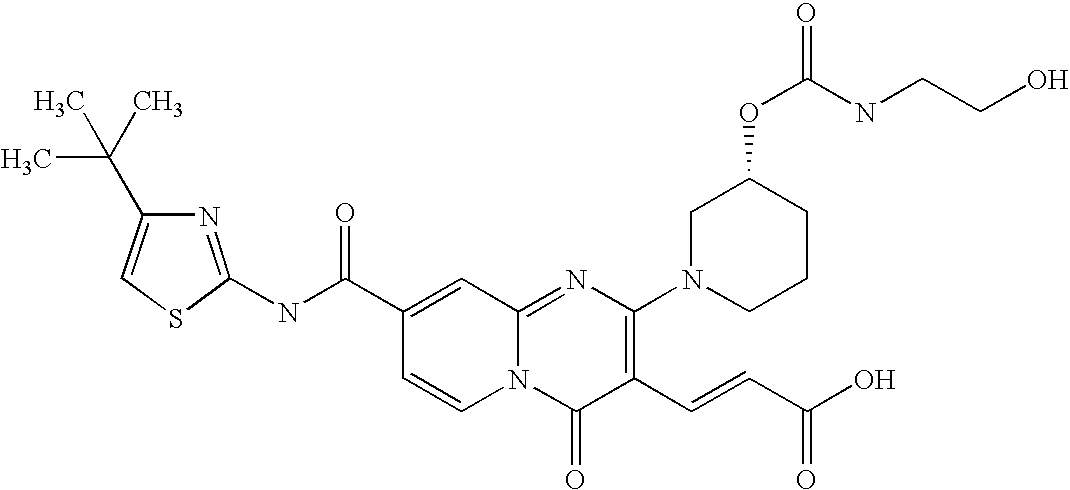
N1=C(NC(C2=CC3=NC(N4CCCC(OC(NCCO)=O)C4)=C(C=CC(O)=O)C(=O)N3C=C2)=O)SC=C1C(C)(C)C
